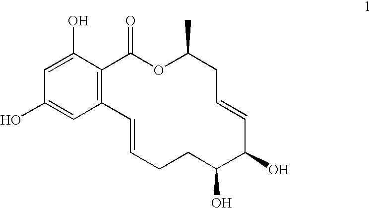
C1(O)=CC2=C(C(O)=C1)C(=O)OC(C)CC=CC(O)C(O)CCC=C2
